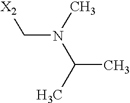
[X2]CN(C(C)C)C
